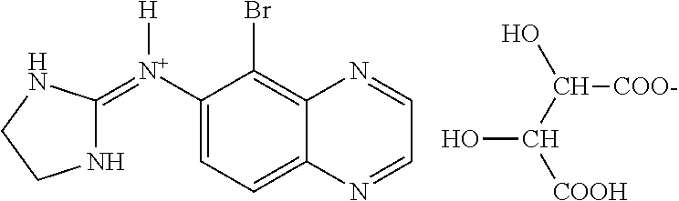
N1C(=[N+](C2=CC=C3C(=C2Br)N=CC=N3)[H])NCC1.OC(C(O)[COO-])[COOH]
